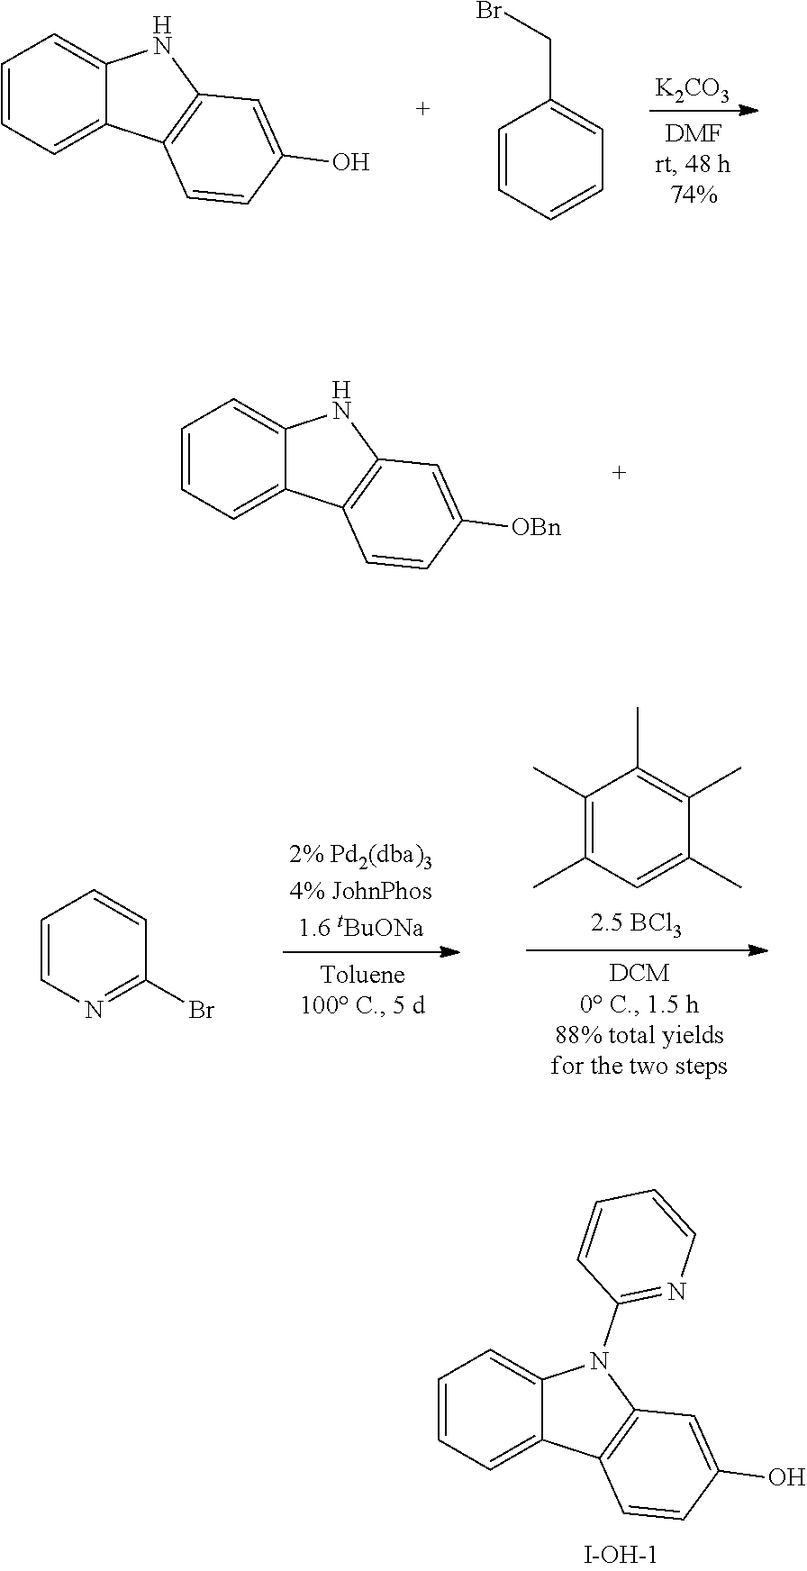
[K2CO3].C1=CC=CC=C1CBr.C1=CC=C2C(=C1)NC1=C2C=CC(O)=C1.C1(C)=C(C)C=C(C)C(C)=C1C.C1=CN=C(Br)C=C1.C1=CC=C2C(=C1)N(C1=NC=CC=C1)C1=C2C=CC(O)=C1.C1=CC=C2C(=C1)NC1=C2C=CC([OBn])=C1
